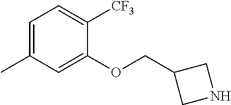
C1=C(C)C=C(OCC2CNC2)C([CF3])=C1
